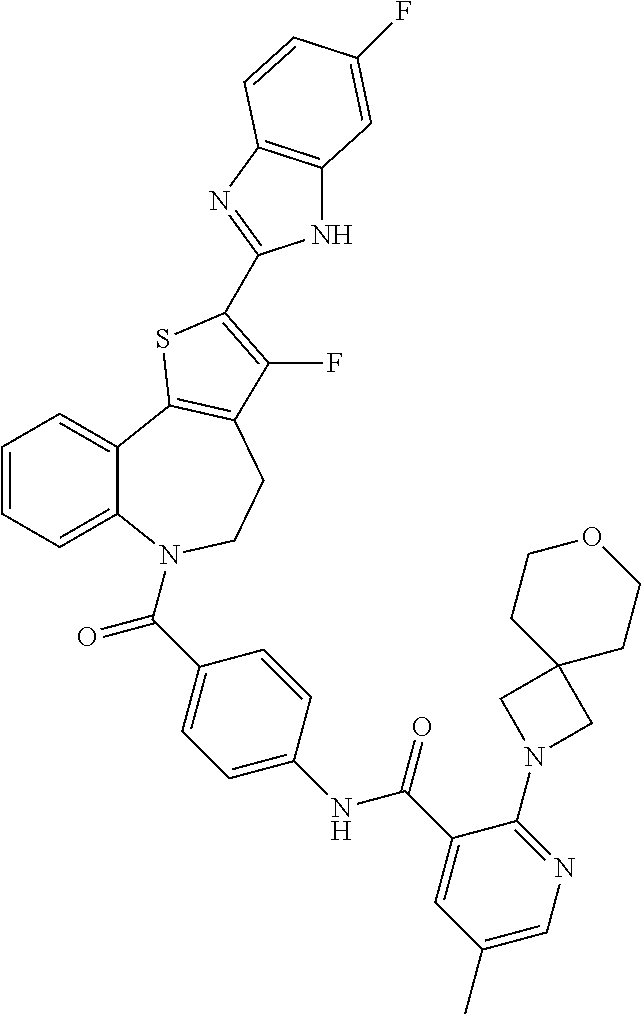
C1=CC=C2C(=C1)C1=C(CCN2C(=O)C2=CC=C(NC(=O)C3=CC(C)=CN=C3N3CC4(C3)CCOCC4)C=C2)C(F)=C(C2=NC3=C(N2)C=C(F)C=C3)S1
